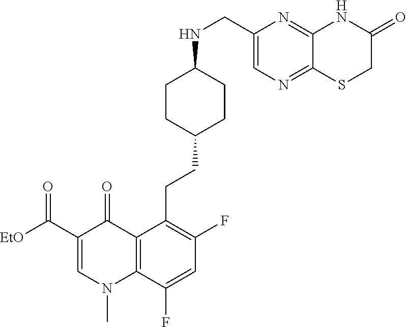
C12=C(C(F)=CC(F)=C1CCC1CCC(NCC3=CN=C4C(=N3)NC(=O)CS4)CC1)N(C)C=C(C([EtO])=O)C2=O
